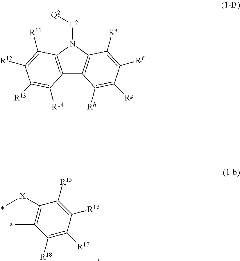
C1([R18])=C([R17])C([R16])=C([R15])C([X]C)=C1C.C12=C(N([L2][Q2])C3=C1C([Rh])=C([Rg])C([Rf])=C3[Re])C([R11])=C([R12])C([R13])=C2[R14]
